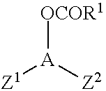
[Z1][A]([Z2])[OCOR1]
